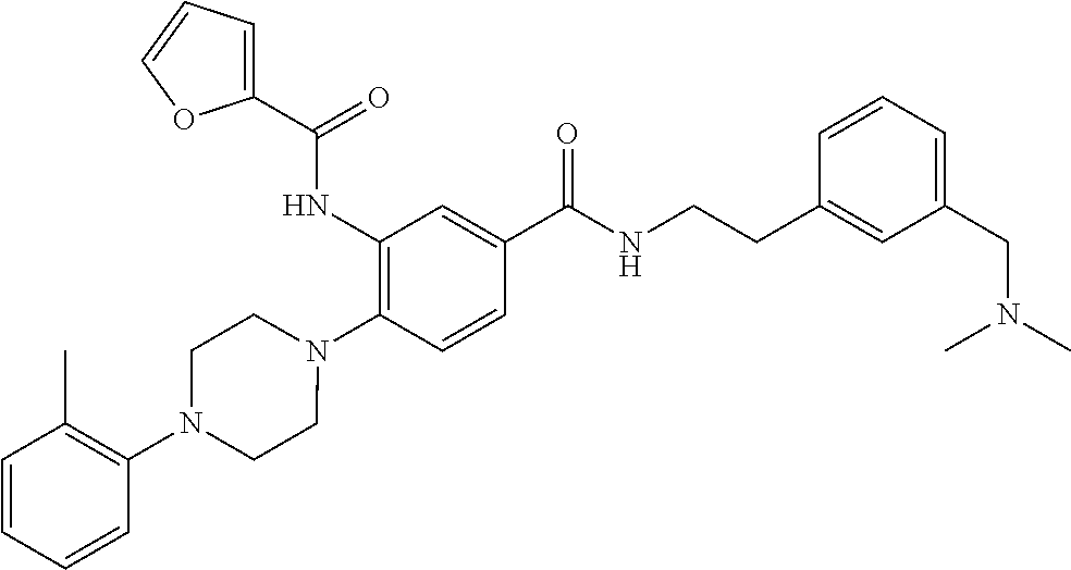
C1(NC(=O)C2=CC=CO2)=C(N2CCN(C3=C(C)C=CC=C3)CC2)C=CC(C(=O)NCCC2=CC(CN(C)C)=CC=C2)=C1
